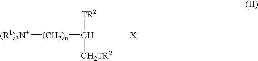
[(R1)3N+][(CH2)n]C([TR2])[CH2TR2].[X-]
